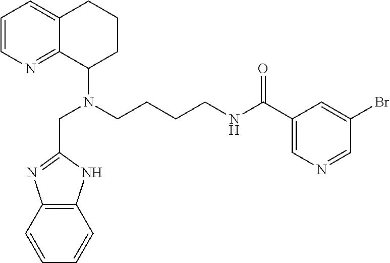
C1=CN=C2C(=C1)CCCC2N(CCCCNC(C1=CN=CC(Br)=C1)=O)CC1=NC2=C(N1)C=CC=C2
